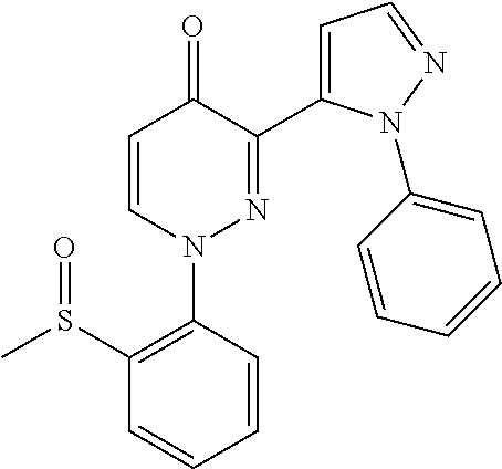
C1=CN(C2=C(S(C)=O)C=CC=C2)N=C(C2=CC=NN2C2=CC=CC=C2)C1=O
